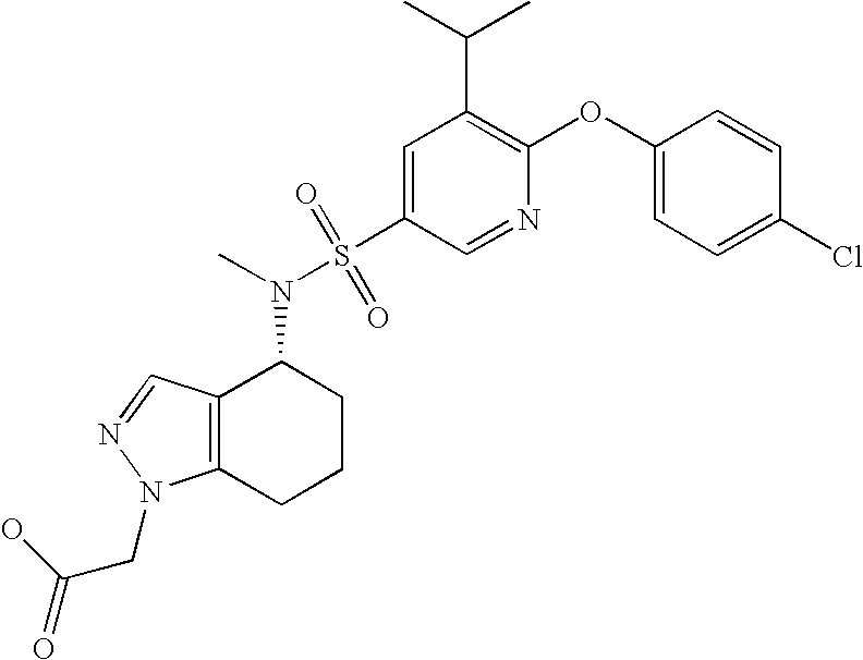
C1(OC2=CC=C(Cl)C=C2)=C(C(C)C)C=C(S(N(C2C3=C(CCC2)N(CC(=O)O)N=C3)C)(=O)=O)C=N1
